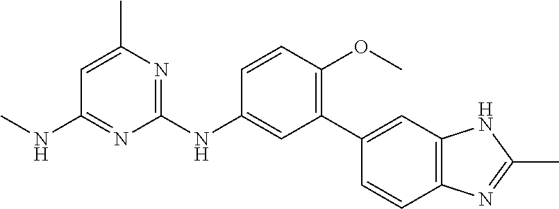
C1(C2=CC3=C(C=C2)N=C(C)N3)=C(OC)C=CC(NC2=NC(C)=CC(NC)=N2)=C1
